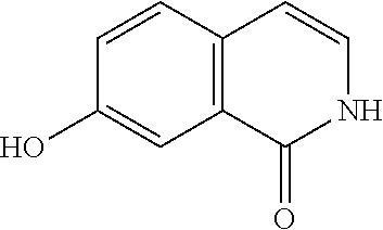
C1=CC2=C(C=C1O)C(=O)NC=C2
